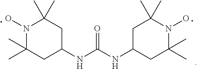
O=C(NC1CC(C)(C)N(O)C(C)(C)C1)NC1CC(C)(C)N(O)C(C)(C)C1
